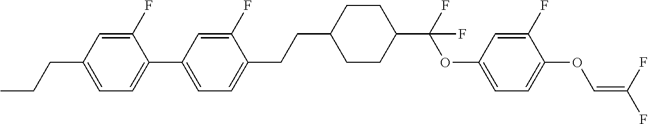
C1(F)=CC(CCC)=CC=C1C1=CC=C(CCC2CCC(C(F)(OC3=CC=C(OC=C(F)F)C(F)=C3)F)CC2)C(F)=C1
